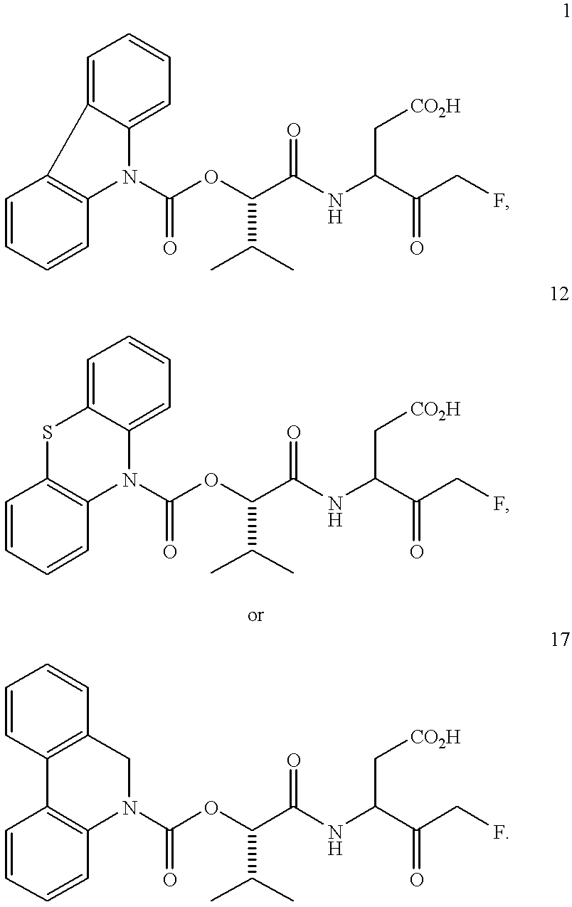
C1=CC=CC2=C1C1=CC=CC=C1N2C(OC(C(NC(C(CF)=O)C[CO2H])=O)C(C)C)=O.C1=C2C(=CC=C1)N(C(OC(C(NC(C(CF)=O)C[CO2H])=O)C(C)C)=O)C1=C(S2)C=CC=C1.C12=C(C3=C(N(C(OC(C(NC(C(CF)=O)C[CO2H])=O)C(C)C)=O)C1)C=CC=C3)C=CC=C2
